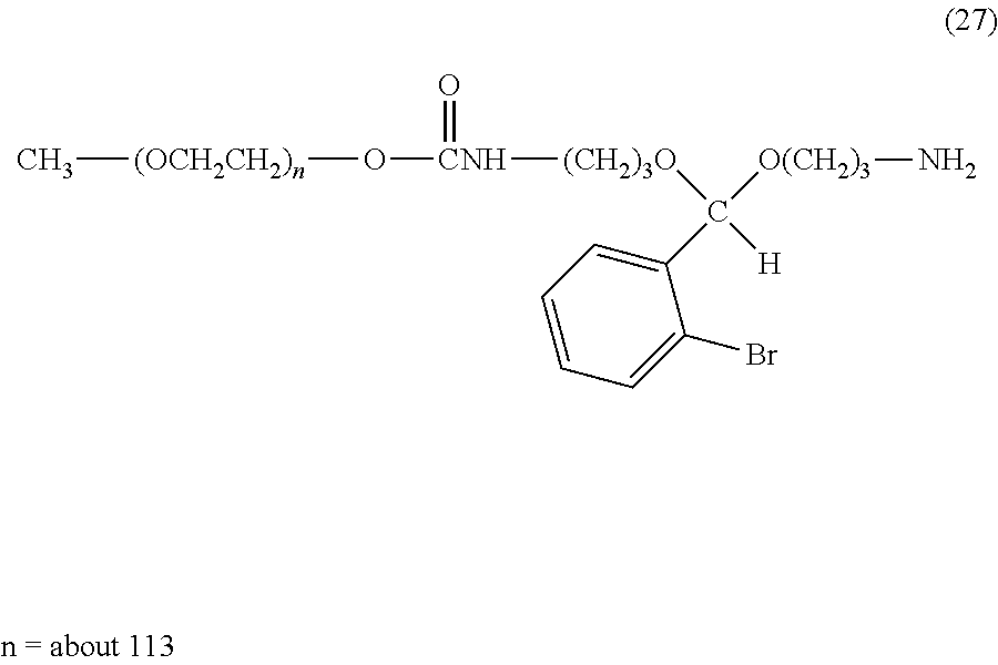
[(OCH2CH2)n](O[CNH]([(CH2)3O]C([O(CH2)3]N)(C1=CC=CC=C1Br)[H])=O)C
